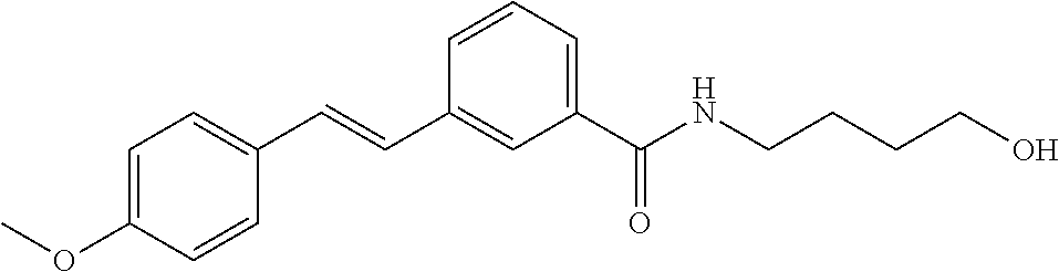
C(=CC1=CC(C(NCCCCO)=O)=CC=C1)C1=CC=C(OC)C=C1
